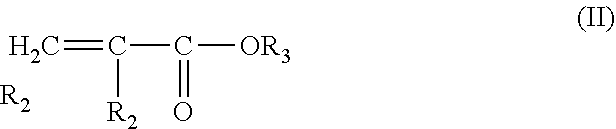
C=C([R2])C(=O)[OR3].[R2]
